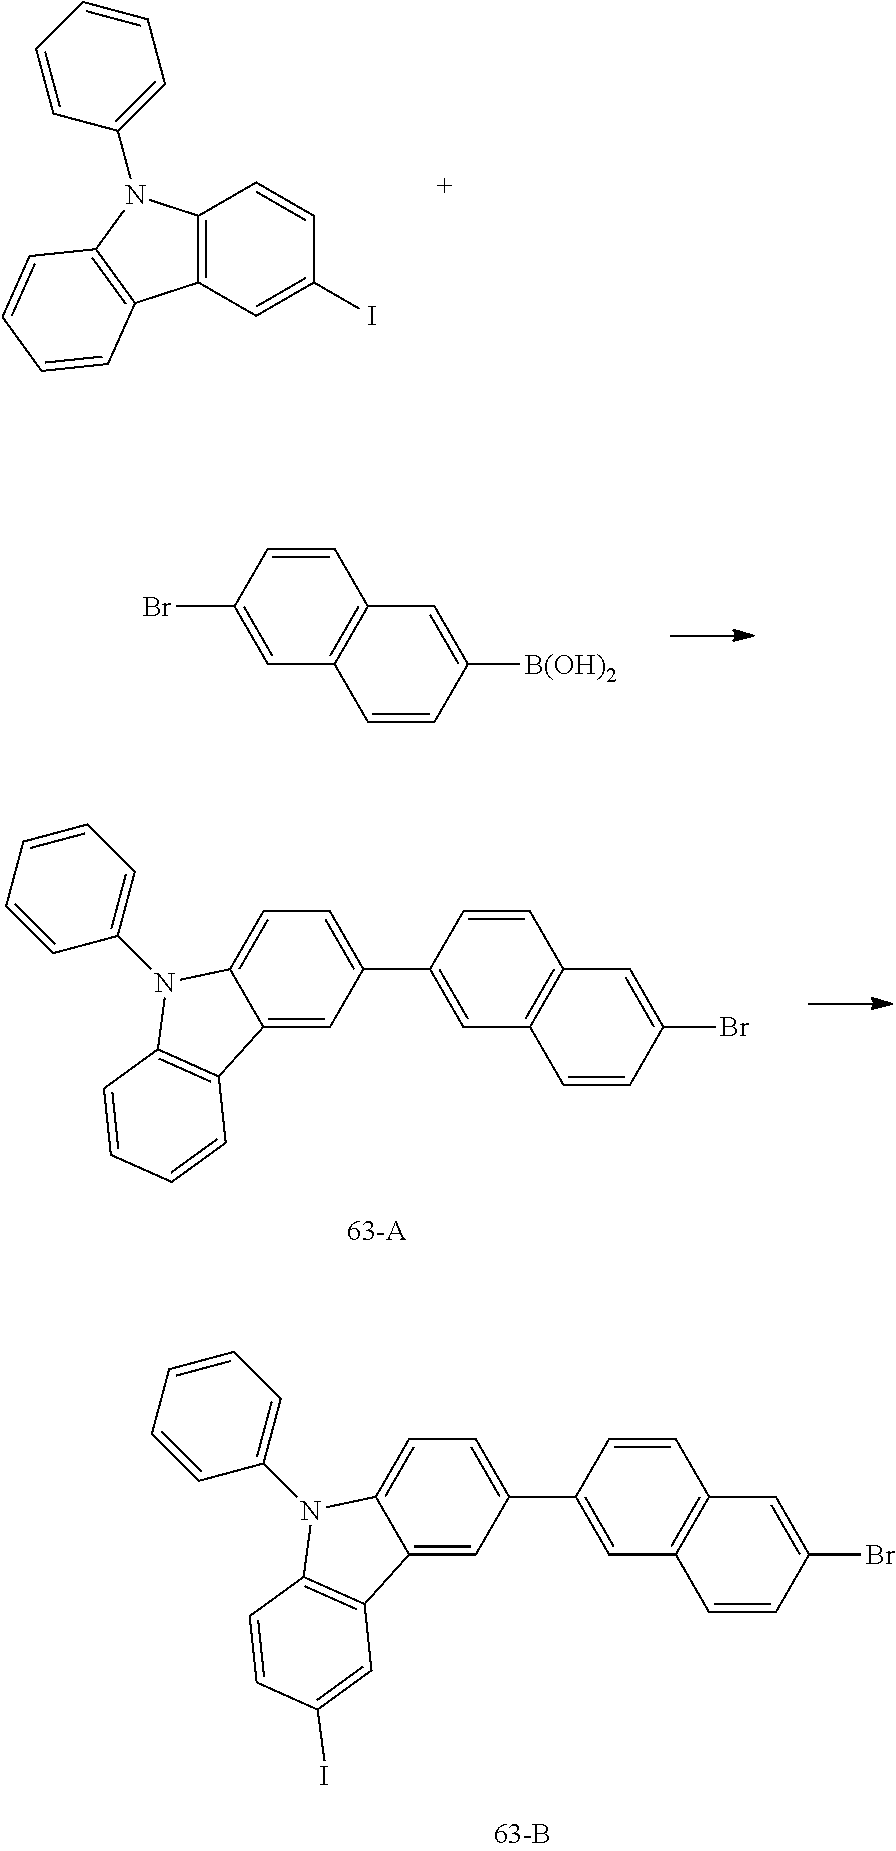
C12=C(N(C3=CC=CC=C3)C3=C1C=CC=C3)C=CC(I)=C2.C1=CC(Br)=CC2=C1C=C([B(OH)2])C=C2.C12=CC(C3=CC4=C(C=C3)C=C(Br)C=C4)=CC=C1N(C1=CC=CC=C1)C1=C2C=CC=C1.C12=CC(C3=CC4=C(C=C3)C=C(Br)C=C4)=CC=C1N(C1=CC=CC=C1)C1=C2C=C(I)C=C1
